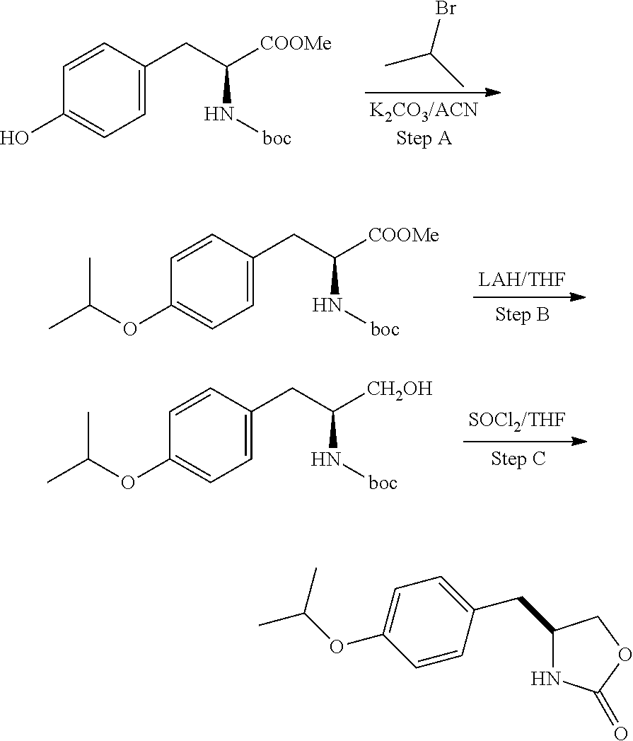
C1=CC(CC([COOMe])N[boc])=CC=C1O.CC(C)Br.C1=CC(CC([COOMe])N[boc])=CC=C1OC(C)C.C1=CC(CC([CH2OH])N[boc])=CC=C1OC(C)C.C1(CC2=CC=C(OC(C)C)C=C2)NC(=O)OC1
